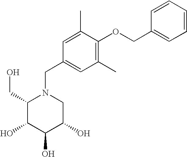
C1(CO)C(O)C(O)C(O)CN1CC1=CC(C)=C(OCC2=CC=CC=C2)C(C)=C1
